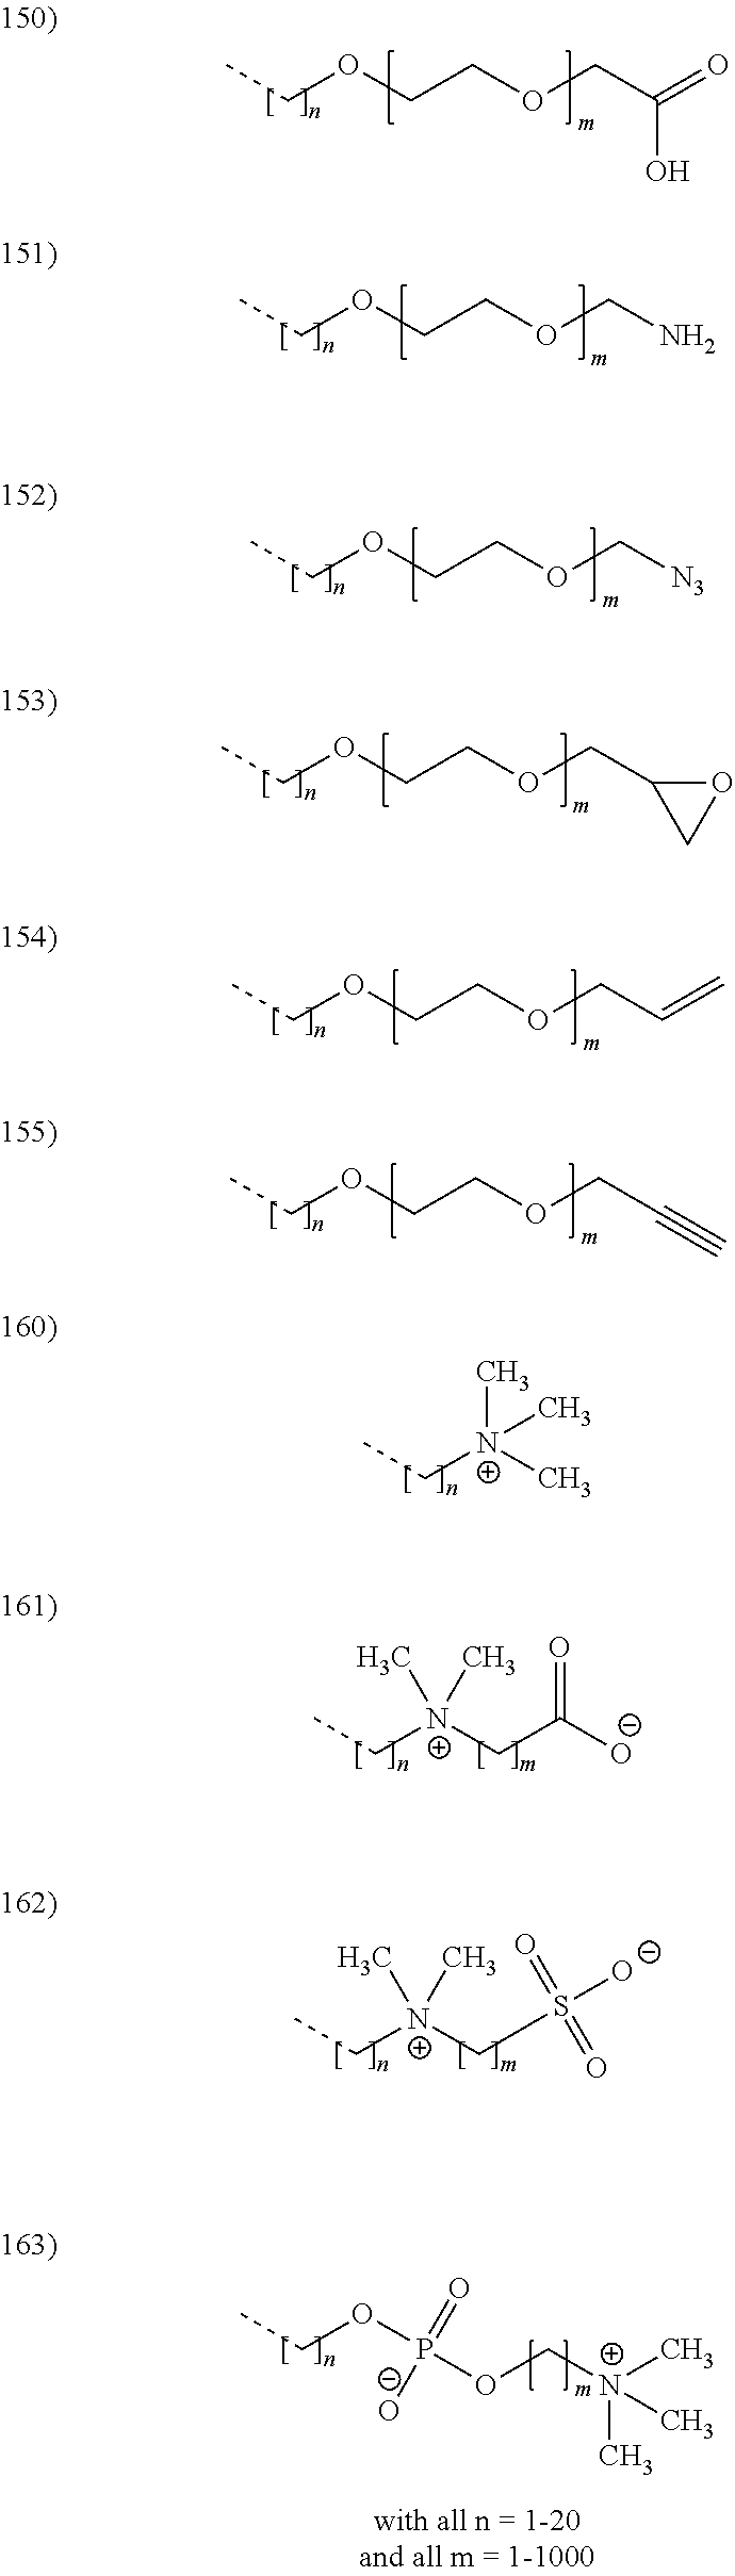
CCOCCOCC(O)=O.CCOCCOCN.CCOCCOC[N3].CCOCCOCC1CO1.CCOCCOCC=C.CCOCCOCC#C.CC[N+](C)(C)C.CC[N+](C)(CC(=O)[O-])C.CC[N+](C)(CS([O-])(=O)=O)C.CCOP(OC[N+](C)(C)C)(=O)[O-]
